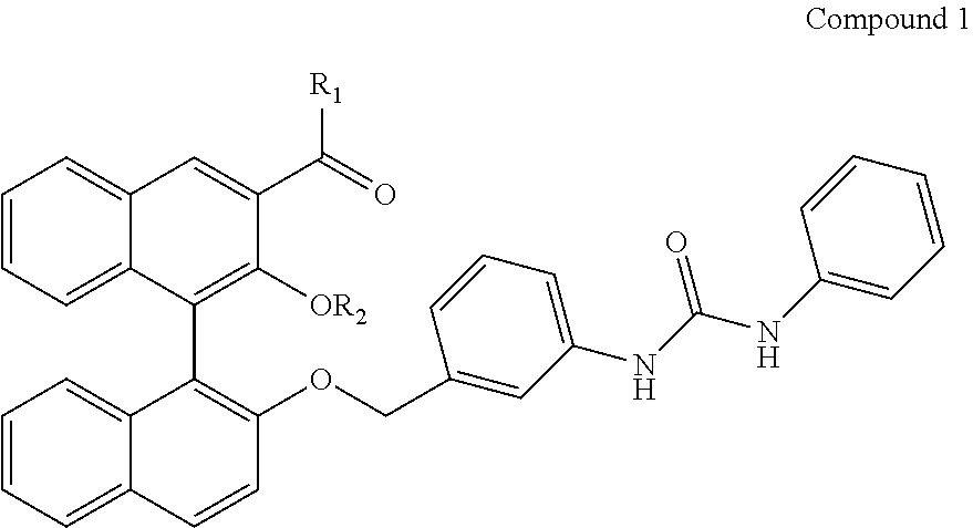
C1=CC=C2C(=C1)C=C(C(=O)[R1])C([OR2])=C2C1=C(OCC2=CC(NC(NC3=CC=CC=C3)=O)=CC=C2)C=CC2=CC=CC=C12
